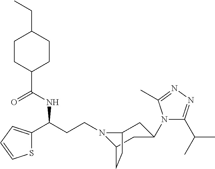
N1(CCC(C2=CC=CS2)NC(C2CCC(CC)CC2)=O)C2CC(N3C(C(C)C)=NN=C3C)CC1CC2
